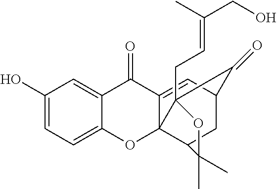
C12=CC(O)=CC=C1OC13C(=CC4CC1C(C)(C)OC3(CC=C(C)CO)C4=O)C2=O
